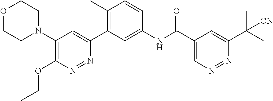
C1(N2CCOCC2)=C(OCC)N=NC(C2=C(C)C=CC(NC(C3=CN=NC(C(C)(C)[CN])=C3)=O)=C2)=C1
